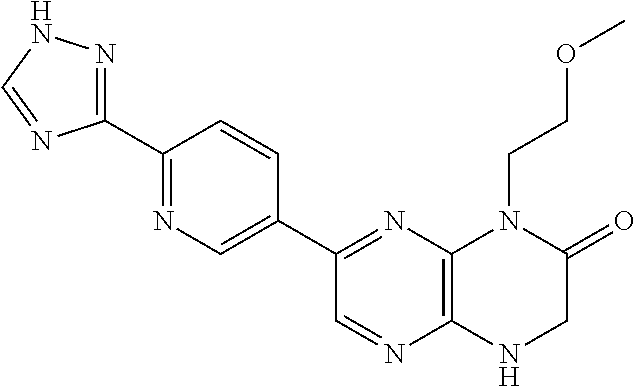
C1(C2=NNC=N2)=NC=C(C2=NC3=C(N=C2)NCC(=O)N3CCOC)C=C1
